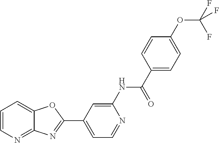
C1=CN=C2C(=C1)OC(C1=CC=NC(NC(C3=CC=C(OC(F)(F)F)C=C3)=O)=C1)=N2
